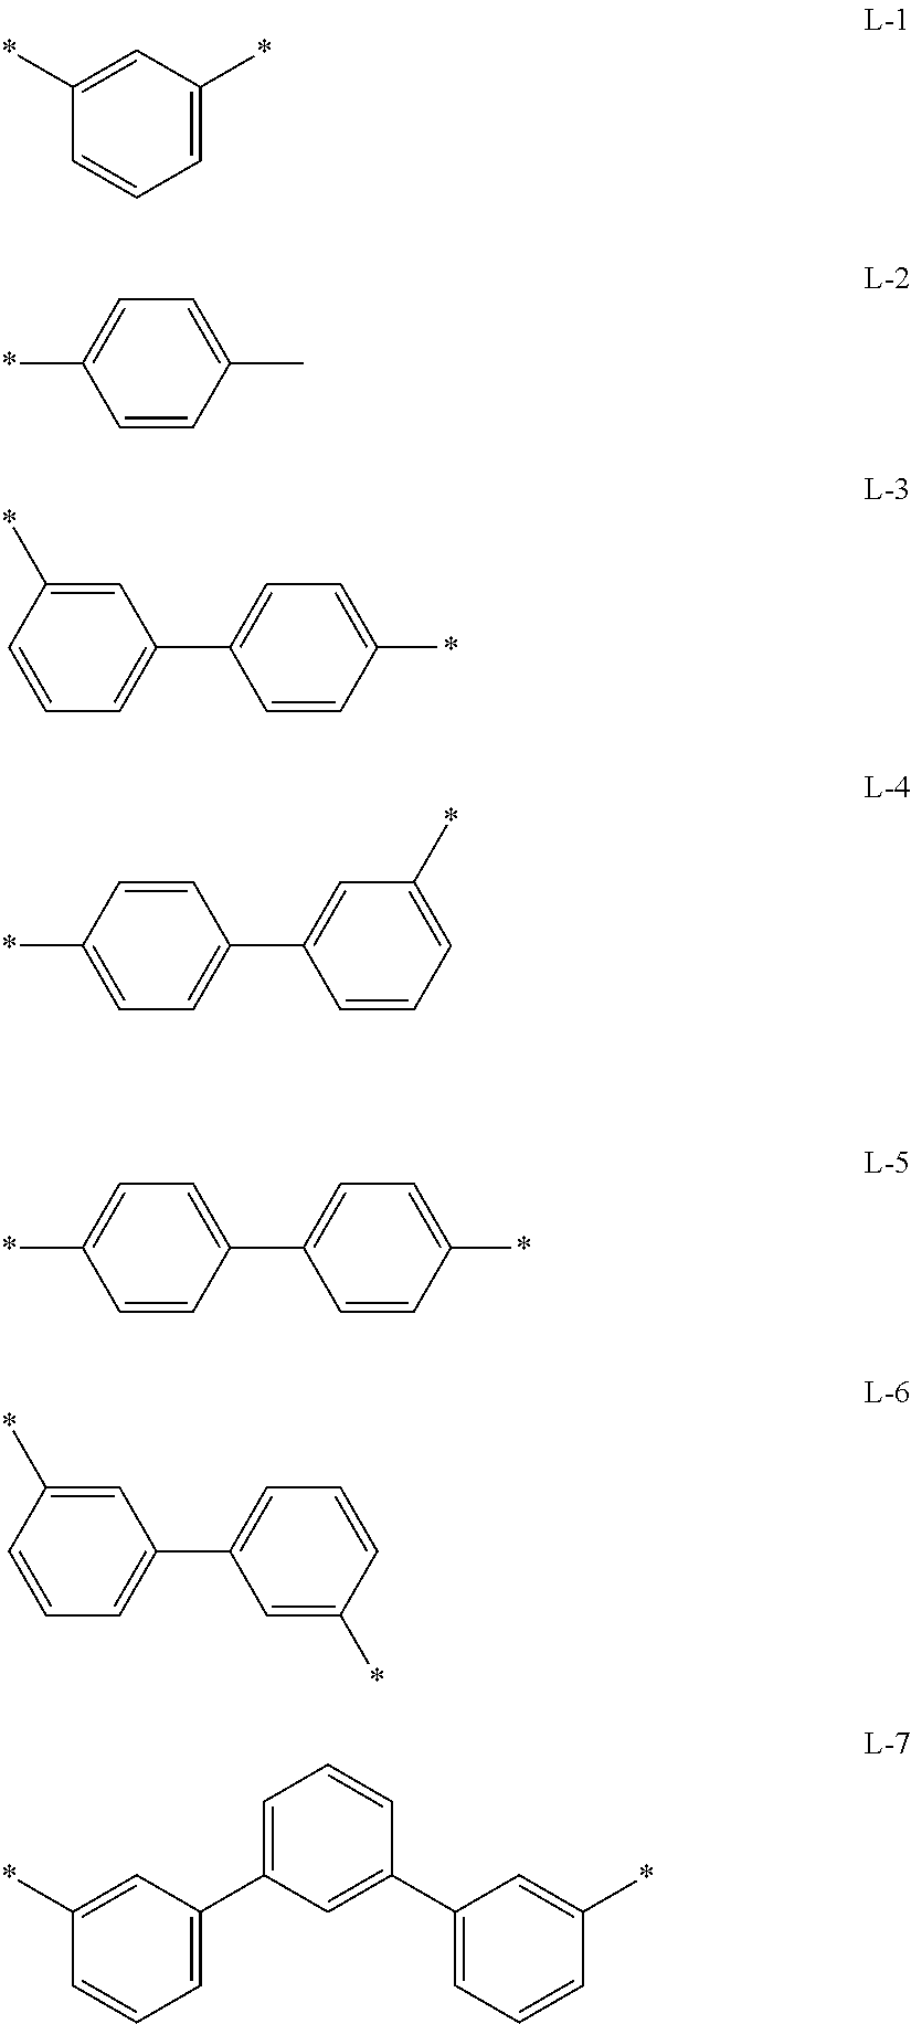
C1(*)=CC(*)=CC=C1.C1=C(*)C=CC(C)=C1.C1=C(*)C=CC=C1C1=CC=C(*)C=C1.C1=C(C2=CC=C(*)C=C2)C=CC=C1*.C1=C(C2=CC=C(*)C=C2)C=CC(*)=C1.C1=C(*)C=CC=C1C1=CC=CC(*)=C1.C1=C(C2=CC=CC(*)=C2)C=C(C2=CC=CC(*)=C2)C=C1
